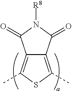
C12=C(C)SC(C)=C1C(=O)N([R8])C2=O
